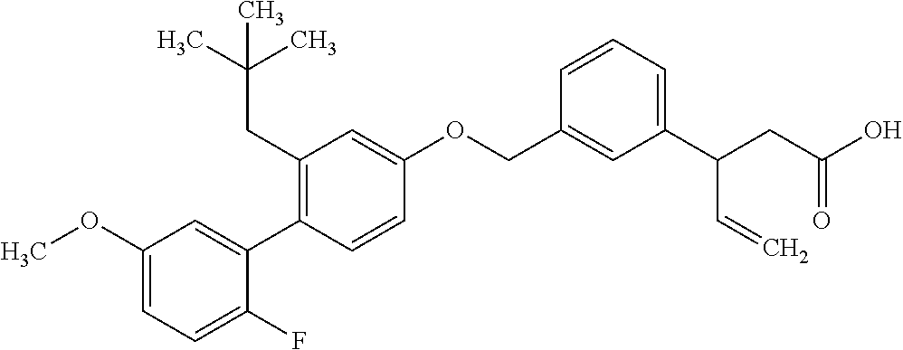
C1(OC)=CC=C(F)C(C2=C(CC(C)(C)C)C=C(OCC3=CC(C(CC(O)=O)C=C)=CC=C3)C=C2)=C1
